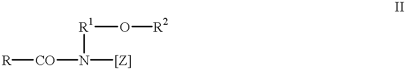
[CO]([R])N([R1]O[R2])[[Z]]
